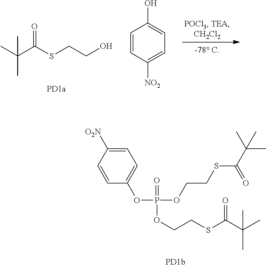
CC(C(SCCO)=O)(C)C.C1=CC([NO2])=CC=C1O.C1=C([O2N])C=CC(OP(OCCSC(C(C)(C)C)=O)(=O)OCCSC(C(C)(C)C)=O)=C1
